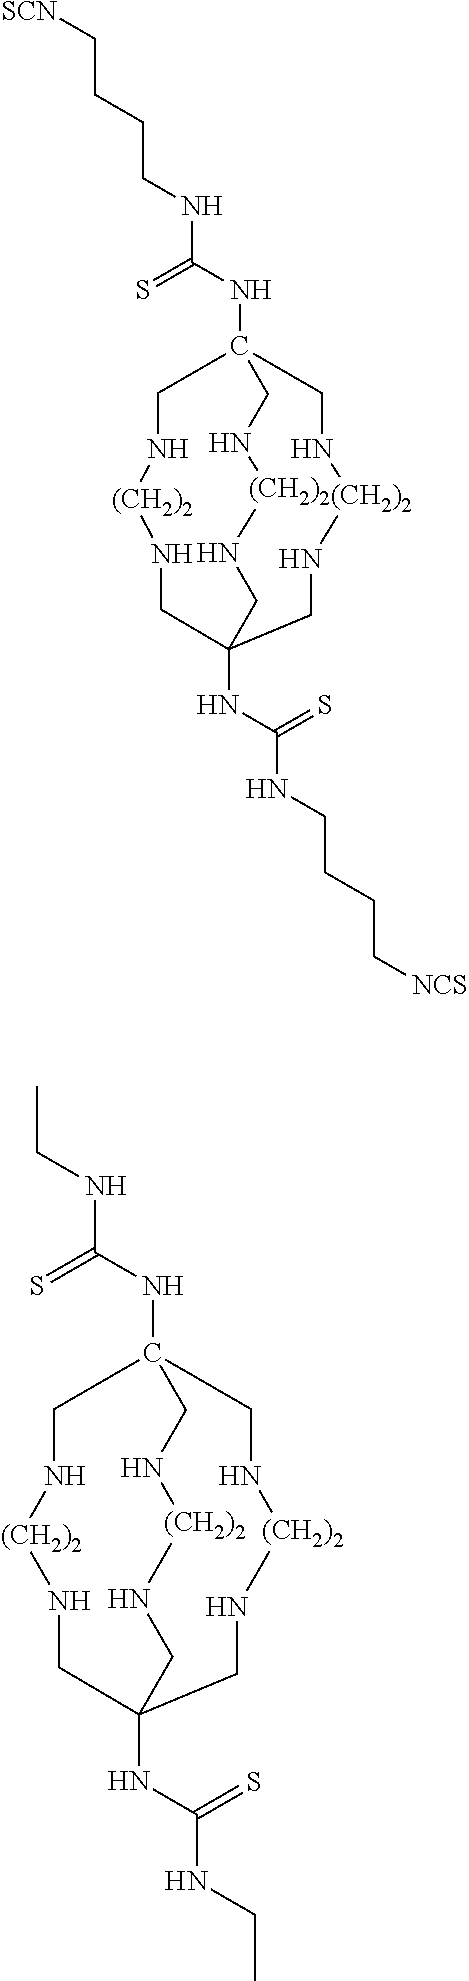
N(C(NCCCC[SCN])=S)C12CN[(CH2)2]NCC(NC(NCCCC[NCS])=S)(CN[(CH2)2]NC1)CN[(CH2)2]NC2.N(C(NCC)=S)C12CN[(CH2)2]NCC(NC(NCC)=S)(CN[(CH2)2]NC1)CN[(CH2)2]NC2
